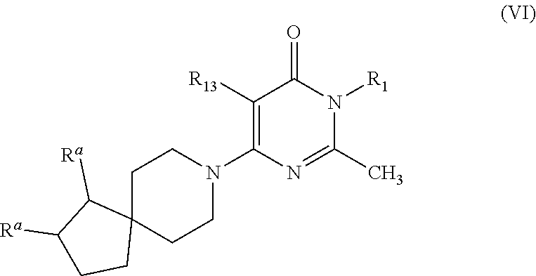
C1([R13])=C(N2CCC3(CC2)C([Ra])C([Ra])CC3)N=C(C)N([R1])C1=O
